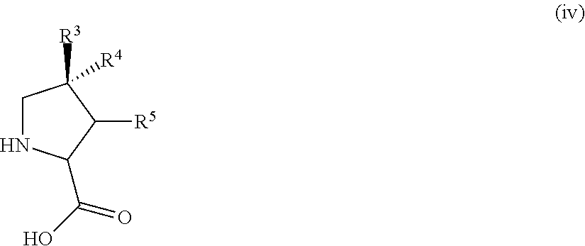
C1NC(C(=O)O)C([R5])C1([R3])[R4]
